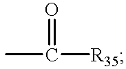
CC(=O)[R35]
